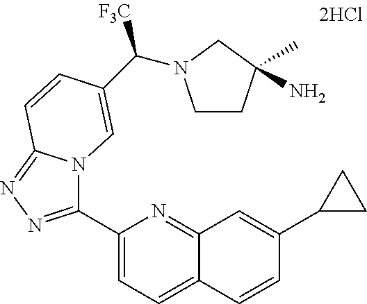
C1(C2=NN=C3N2C=C(C([F3C])N2CCC(N)(C)C2)C=C3)=CC=C2C(=N1)C=C(C1CC1)C=C2
